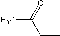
C(C)(=O)CC
